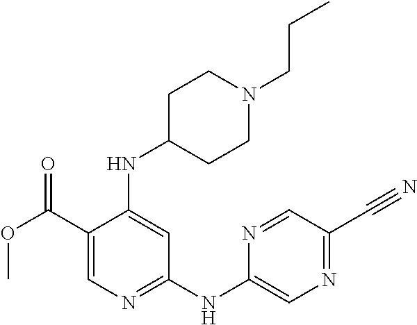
C1(C(OC)=O)=CN=C(NC2=CN=C(C#N)C=N2)C=C1NC1CCN(CCC)CC1
